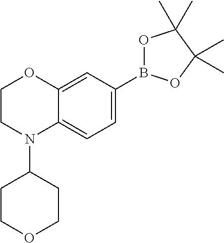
C1CN(C2CCOCC2)C2=CC=C(B3OC(C)(C)C(C)(C)O3)C=C2O1
